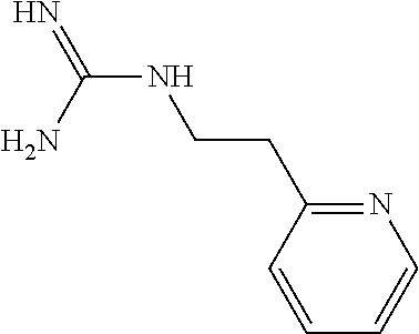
N(C(N)=N)CCC1=NC=CC=C1
